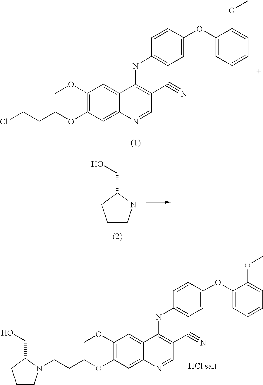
C1(OC)=C(OCCCCl)C=C2C(=C1)C(NC1=CC=C(OC3=CC=CC=C3OC)C=C1)=C(C#N)C=N2.C1CNC(CO)C1.C1(OC)=C(OCCCN2CCCC2CO)C=C2C(=C1)C(NC1=CC=C(OC3=CC=CC=C3OC)C=C1)=C(C#N)C=N2
